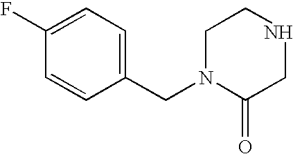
C1=C(CN2CCNCC2=O)C=CC(F)=C1
